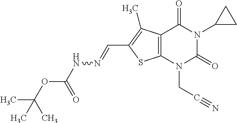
C12=C(N(CC#N)C(=O)N(C3CC3)C1=O)SC(C=NNC(OC(C)(C)C)=O)=C2C
